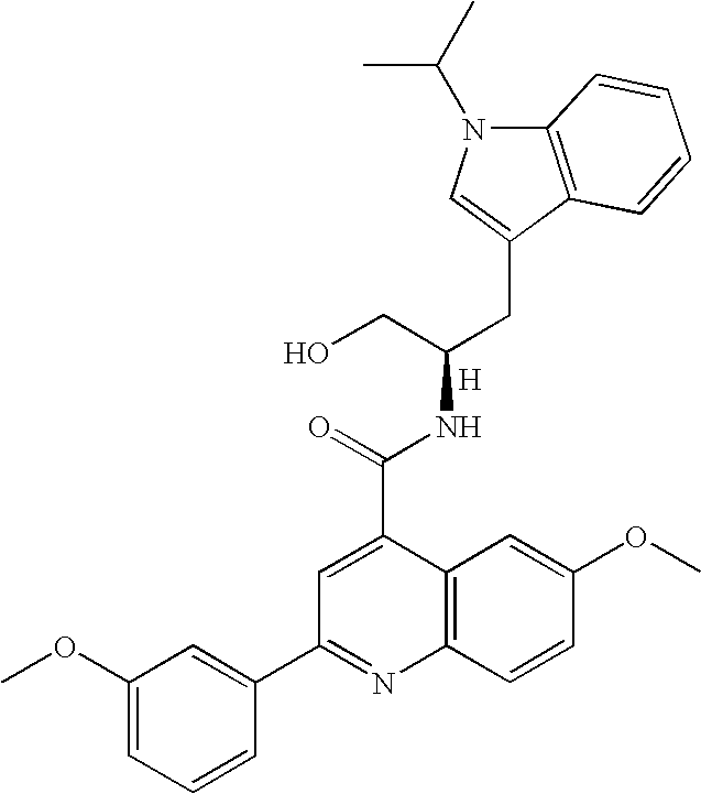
C12=C(C(CC(CO)NC(=O)C3=CC(C4=CC(OC)=CC=C4)=NC4=C3C=C(OC)C=C4)=CN1C(C)C)C=CC=C2.[H]
